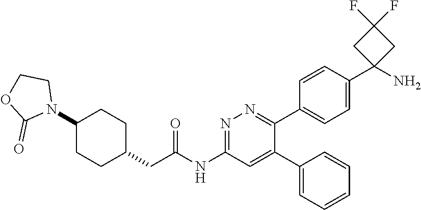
C1=CC(C2(N)CC(F)(F)C2)=CC=C1C1=NN=C(NC(CC2CCC(N3CCOC3=O)CC2)=O)C=C1C1=CC=CC=C1
